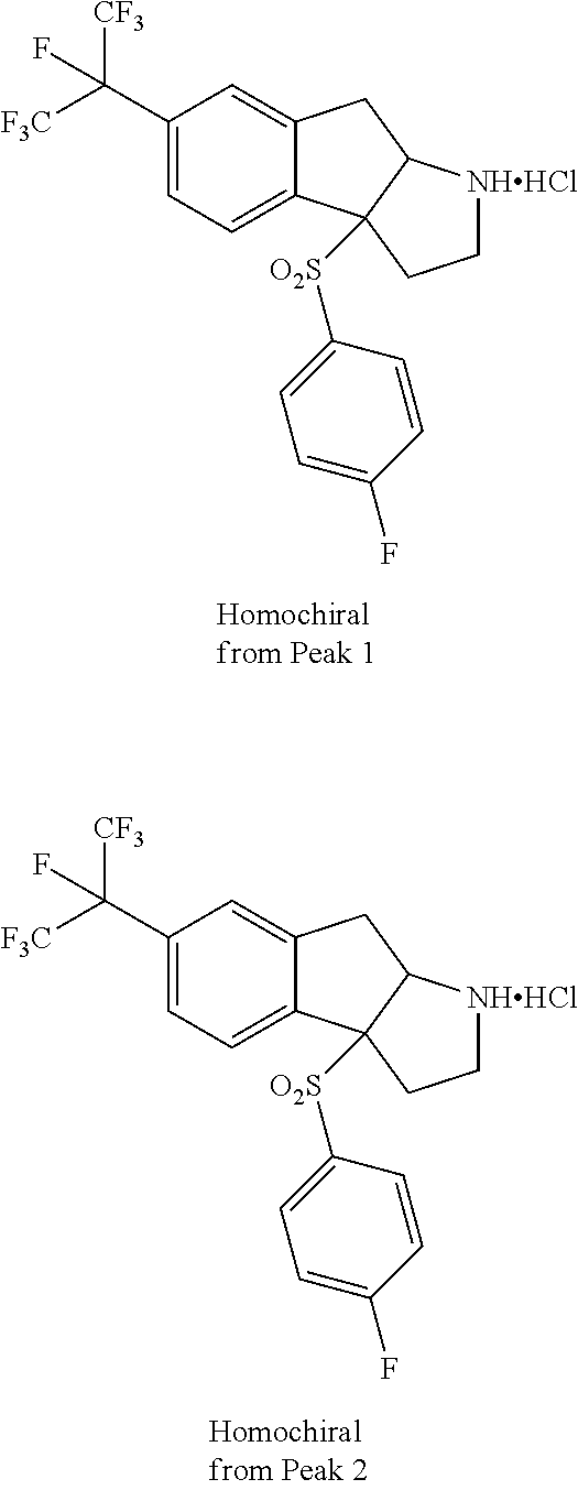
C1(C([F3C])([CF3])F)=CC=C2C(=C1)CC1C2([O2S]C2=CC=C(F)C=C2)CC[NHHCl]1.C1(C([F3C])([CF3])F)=CC=C2C(=C1)CC1C2([O2S]C2=CC=C(F)C=C2)CC[NHHCl]1
